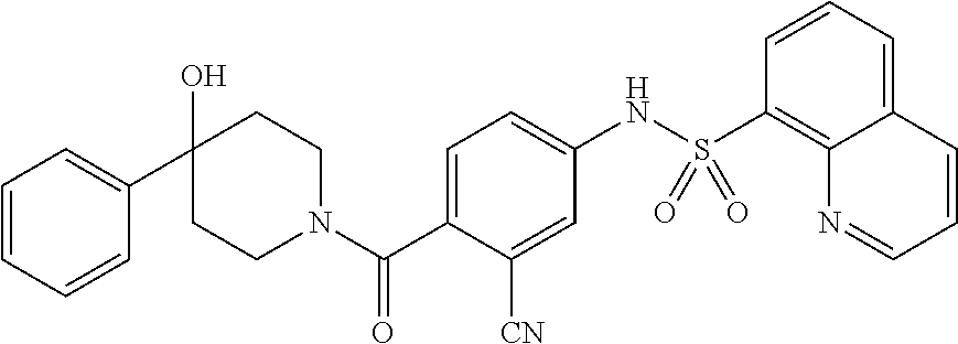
C1=CC=CC(C2(O)CCN(C(C3=CC=C(NS(C4=C5C(=CC=C4)C=CC=N5)(=O)=O)C=C3[CN])=O)CC2)=C1
